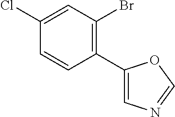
C1(C2=CN=CO2)=C(Br)C=C(Cl)C=C1
